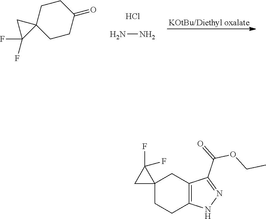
NN.Cl.C1CC(=O)CCC12CC2(F)F.C12=C(NN=C1C(=O)OCC)CCC1(C2)C(F)(F)C1
